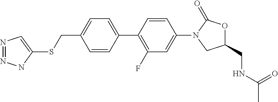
C1=CC(CSC2=CN=NN2)=CC=C1C1=C(F)C=C(N2CC(CNC(C)=O)OC2=O)C=C1
